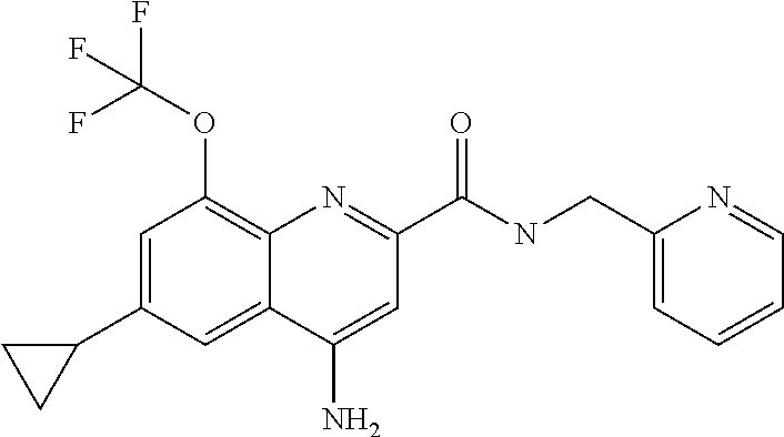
C1(N)=CC(C(NCC2=CC=CC=N2)=O)=NC2=C(OC(F)(F)F)C=C(C3CC3)C=C12
